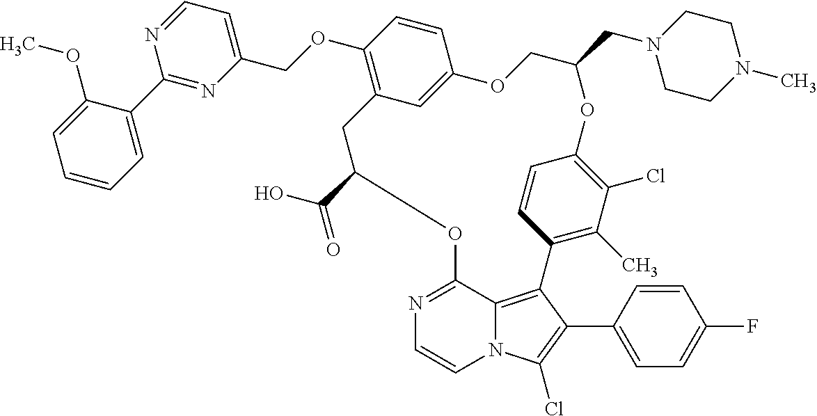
C1=CC=C(C2=NC(COC3=C4C=C(C=C3)OCC(CN3CCN(C)CC3)OC3=C(Cl)C(C)=C(C=C3)C3=C5N(C(Cl)=C3C3=CC=C(F)C=C3)C=CN=C5OC(C(O)=O)C4)=CC=N2)C(OC)=C1
